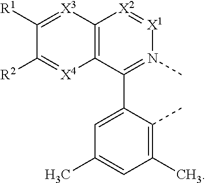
C12=C(C(C3=CC(C)=CC(C)=C3C)=N(C)[X1]=[X2]1)[X4]=C([R2])C([R1])=[X3]2
